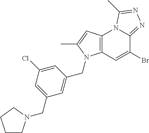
C1(Br)=CC2=C(N3C1=NN=C3C)C=C(C)N2CC1=CC(CN2CCCC2)=CC(Cl)=C1
